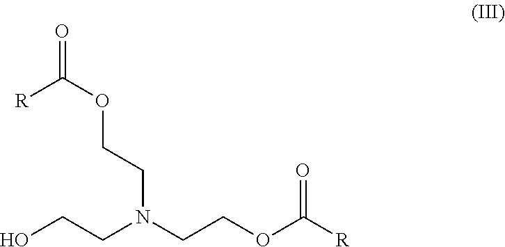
O=C([R])OCCN(CCOC(=O)[R])CCO
